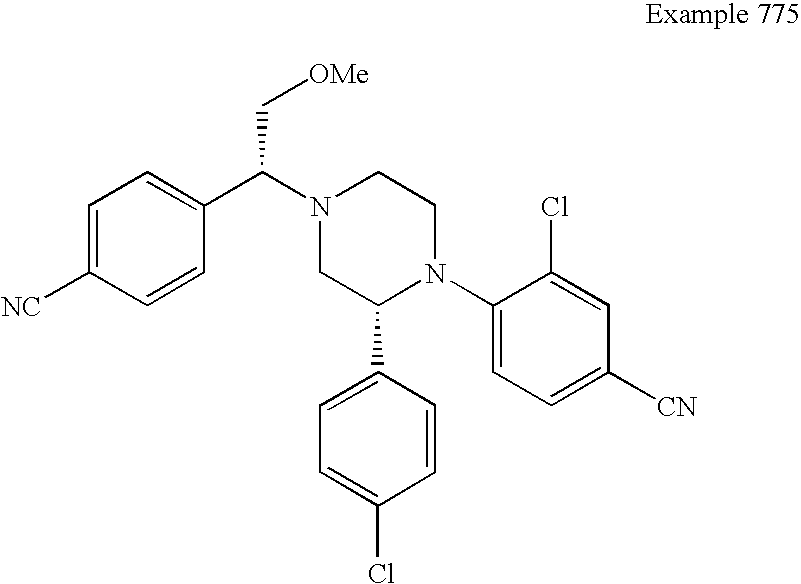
C1(N2CCN(C(C3=CC=C([NC])C=C3)C[OMe])CC2C2=CC=C(Cl)C=C2)=CC=C([CN])C=C1Cl
